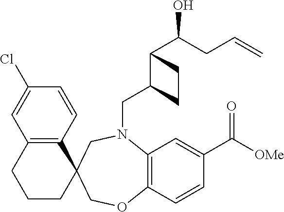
C12=C(C=CC(Cl)=C1)C1(CCC2)COC2=C(N(CC3C(C(CC=C)O)CC3)C1)C=C(C([OMe])=O)C=C2
